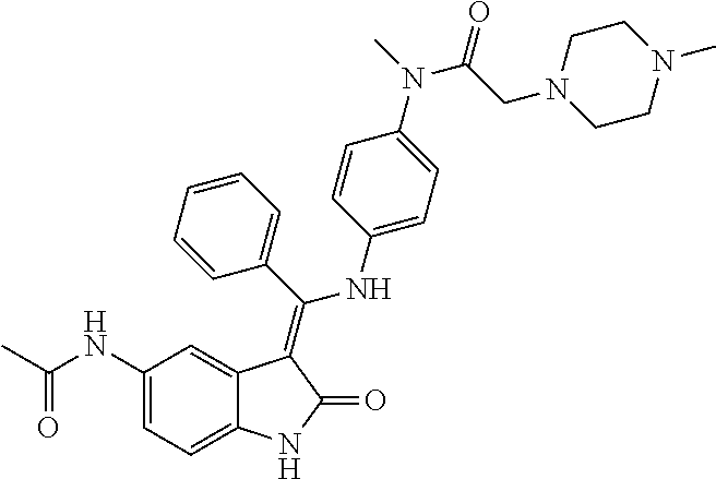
C1(NC(C)=O)=CC=C2C(=C1)C(=C(C1=CC=CC=C1)NC1=CC=C(N(C)C(CN3CCN(C)CC3)=O)C=C1)C(=O)N2
